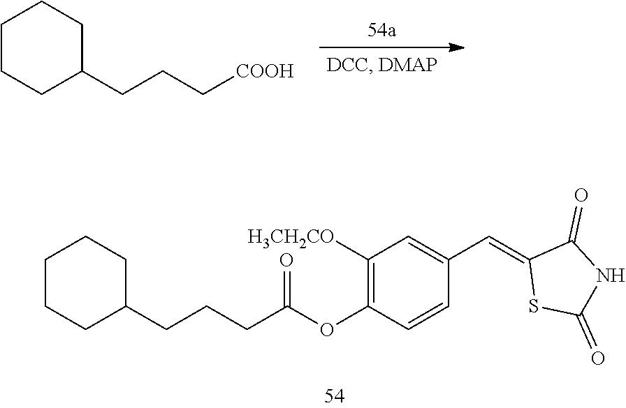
C(C(OC1=C([H3CH2CO])C=C(C=C2SC(=O)NC2=O)C=C1)=O)CCC1CCCCC1.C1CCC(CCC[COOH])CC1
